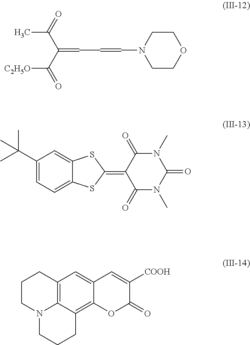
C1COCCN1C=CC=C(C(C)=O)C([C2H5O])=O.C1(C(C)(C)C)=CC=C2C(=C1)SC(=C1C(=O)N(C)C(=O)N(C)C1=O)S2.C12=C3C(=C4C(=C1)C=C([COOH])C(=O)O4)CCCN3CCC2
